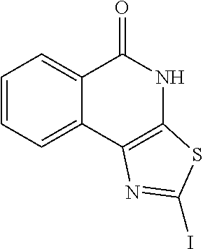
C1=CC=C2C(=C1)C(=O)NC1=C2N=C(I)S1
